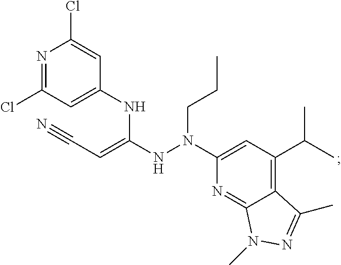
N1=C(Cl)C=C(NC(NN(C2=CC(C(C)C)=C3C(=N2)N(C)N=C3C)CCC)=CC#N)C=C1Cl
